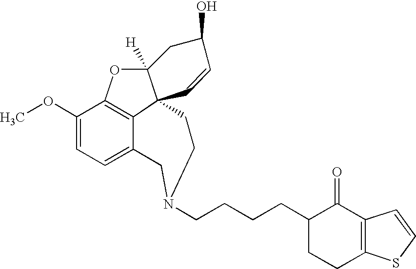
C1(OC)=CC=C2C3=C1OC1([H])C3(CCN(CCCCC3CCC4=C(C3=O)C=CS4)C2)C=CC(O)C1
